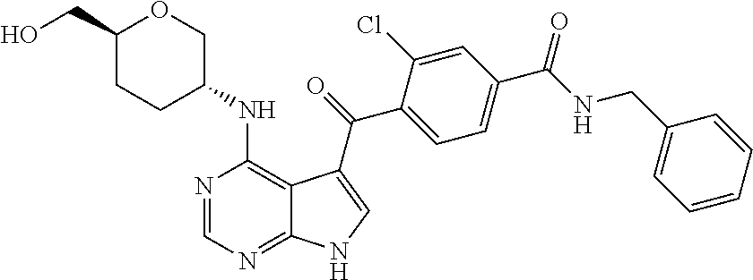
C1(C(NCC2=CC=CC=C2)=O)=CC=C(C(=O)C2=CNC3=NC=NC(NC4COC(CO)CC4)=C32)C(Cl)=C1
